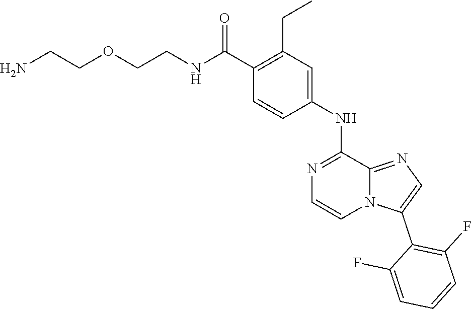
C1(C(NCCOCCN)=O)=C(CC)C=C(NC2=NC=CN3C2=NC=C3C2=C(F)C=CC=C2F)C=C1
